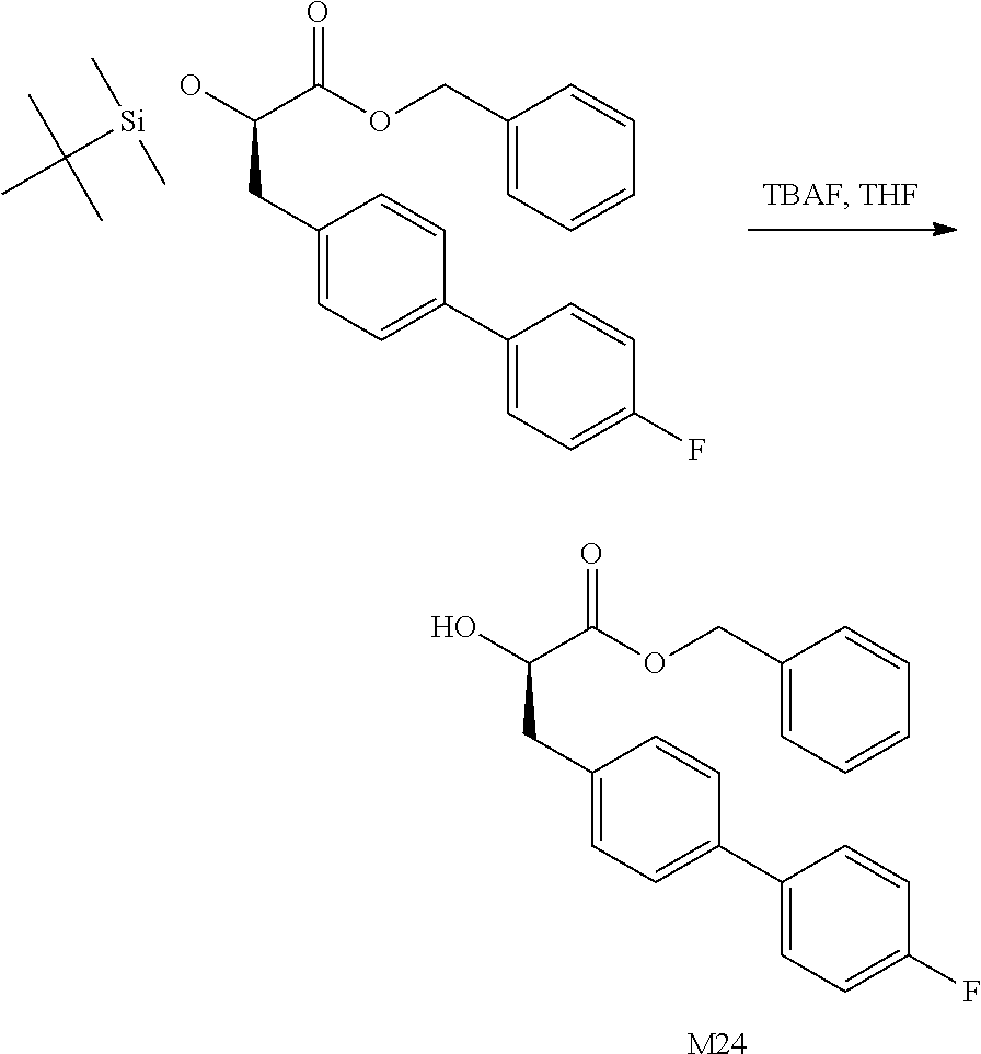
C(CC1=CC=C(C2=CC=C(F)C=C2)C=C1)(C(OCC1=CC=CC=C1)=O)O.[M24].C(C)(C)(C)[Si](C)C.C(CC1=CC=C(C2=CC=C(F)C=C2)C=C1)(C(OCC1=CC=CC=C1)=O)O
